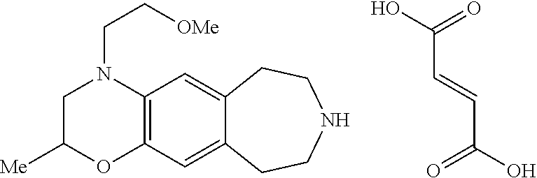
C(C=CC(=O)O)(=O)O.C12=C(C=C3C(=C1)CCNCC3)OC([Me])CN2CC[OMe]
